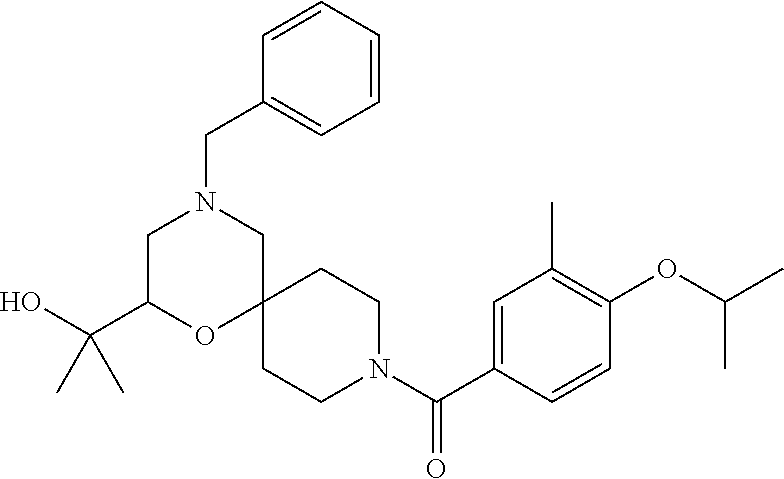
C1=C(C(N2CCC3(CC2)CN(CC2=CC=CC=C2)CC(C(O)(C)C)O3)=O)C=CC(OC(C)C)=C1C
